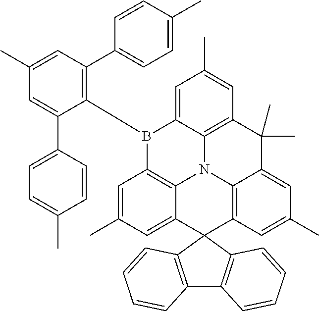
C1(C)=CC(C2=CC=C(C)C=C2)=C(B2C3=CC(C)=CC4=C3N3C5=C2C=C(C)C=C5C2(C5=C3C(=CC(C)=C5)C4(C)C)C3=C(C4=C2C=CC=C4)C=CC=C3)C(C2=CC=C(C)C=C2)=C1
